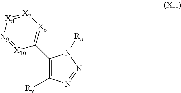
C1(C2=[X6][X7]=[X8][X9]=[X10]2)=C([Rv])N=NN1[Ru]
